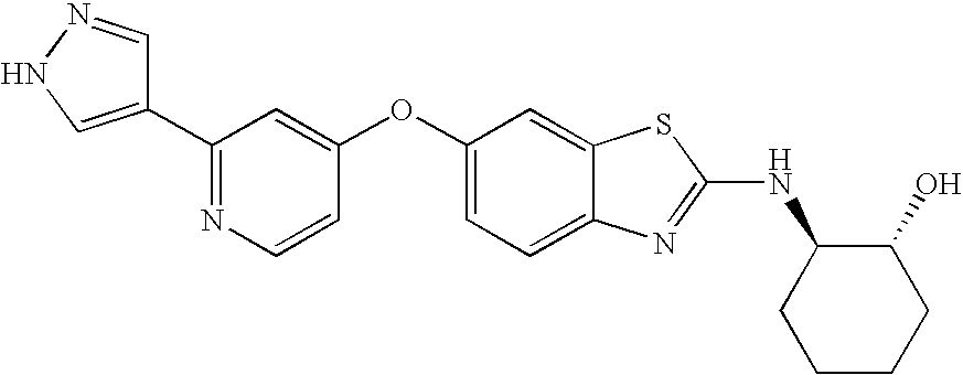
N1=C(C2=CNN=C2)C=C(OC2=CC=C3C(=C2)SC(NC2CCCCC2O)=N3)C=C1
